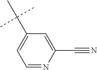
C1=NC(C#N)=CC(C(C)(C)C)=C1
